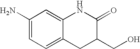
C1(N)=CC=C2C(=C1)NC(=O)C(CO)C2
